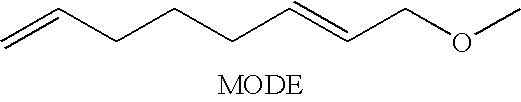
C=CCCCC=CCOC
